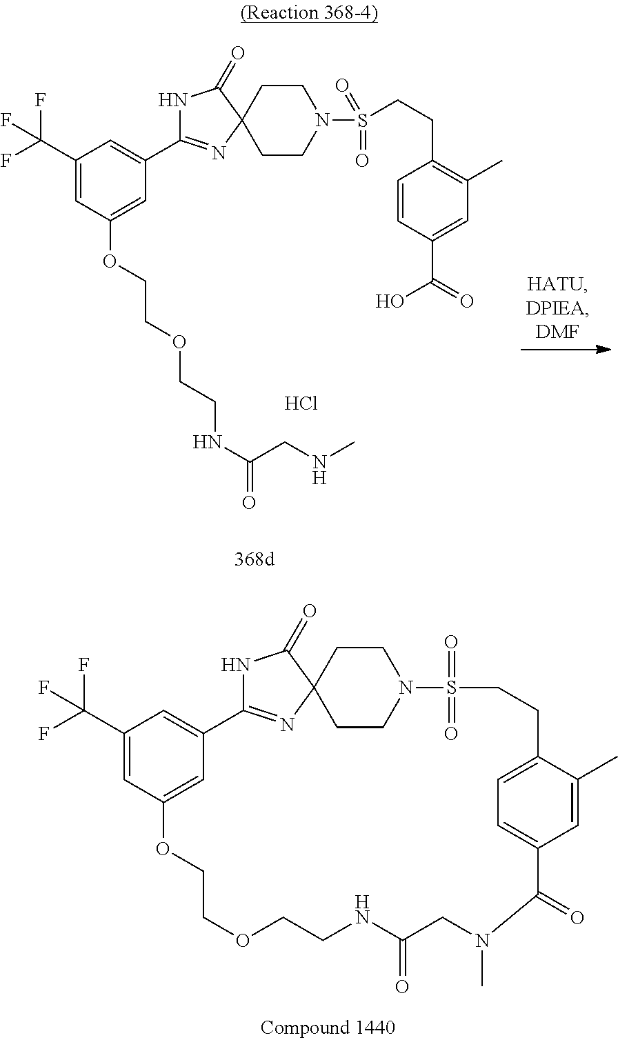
C1(C(F)(F)F)=CC2=CC(=C1)C1=NC3(C(=O)N1)CCN(CC3)S(=O)(=O)CCC1=CC=C(C=C1C)C(=O)N(C)CC(=O)NCCOCCO2.C1(C(F)(F)F)=CC(OCCOCCNC(CNC)=O)=CC(C2=NC3(C(=O)N2)CCN(S(=O)(=O)CCC2=C(C)C=C(C(=O)O)C=C2)CC3)=C1.Cl
